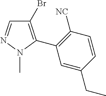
C1=NN(C)C(C2=C([NC])C=CC(CC)=C2)=C1Br
